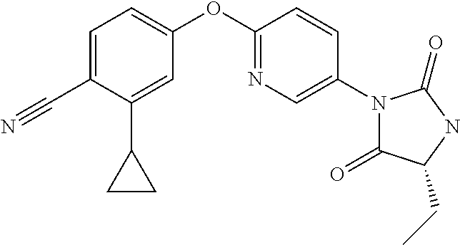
C1(C#N)=CC=C(OC2=NC=C(N3C(=O)C(CC)NC3=O)C=C2)C=C1C1CC1
